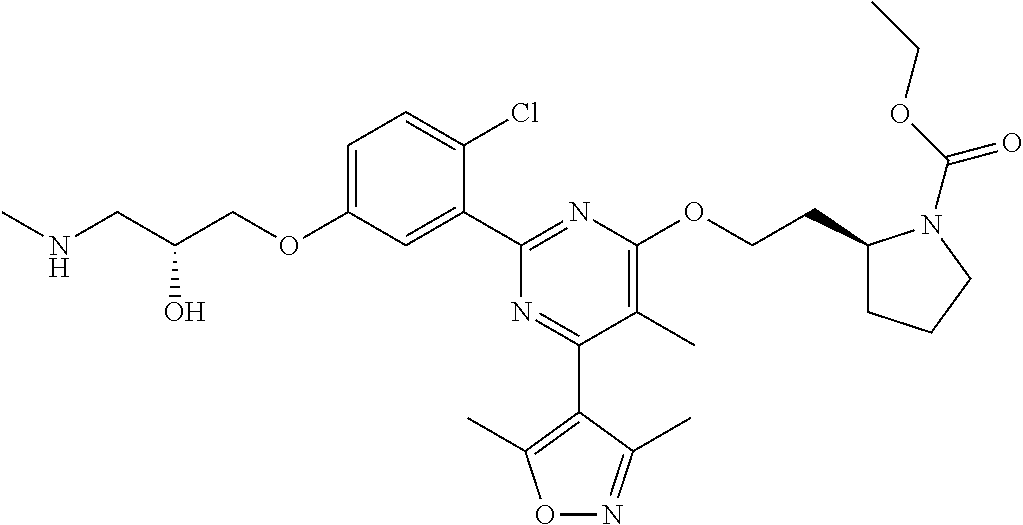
C1=C(OCC(CNC)O)C=C(C2=NC(OCCC3CCCN3C(OCC)=O)=C(C)C(C3=C(C)ON=C3C)=N2)C(Cl)=C1
